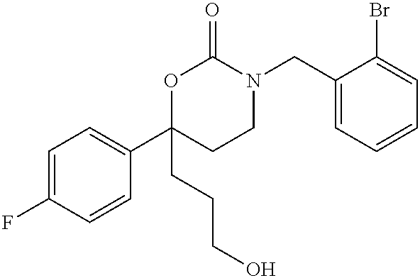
C1=C(F)C=CC(C2(CCCO)CCN(CC3=CC=CC=C3Br)C(=O)O2)=C1
